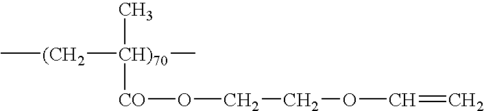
C[CH)70]([CO]OCCOC=C)(C)[(CH2]C
